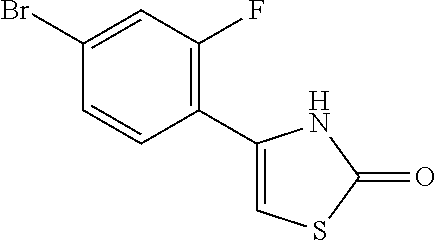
C1(C2=C(F)C=C(Br)C=C2)=CSC(=O)N1
